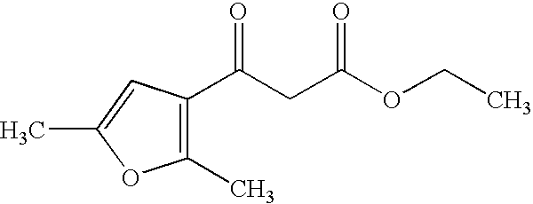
C1(C)=C(C(CC(OCC)=O)=O)C=C(C)O1
